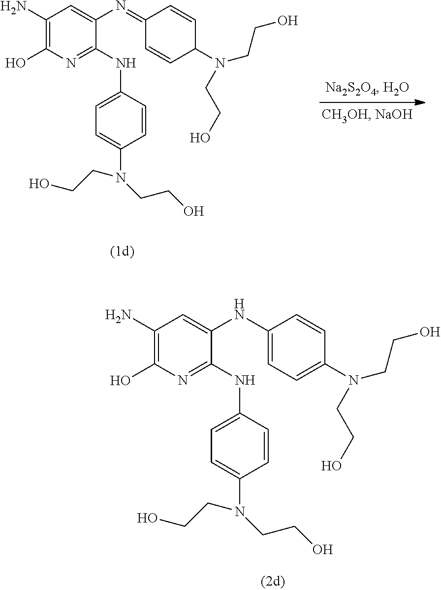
C1(N)=C(O)N=C(NC2=CC=C(N(CCO)CCO)C=C2)C(N=C2C=CC(N(CCO)CCO)C=C2)=C1.C1(N)=C(O)N=C(NC2=CC=C(N(CCO)CCO)C=C2)C(NC2=CC=C(N(CCO)CCO)C=C2)=C1
